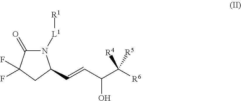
N1([L1][R1])C(=O)C(F)(F)CC1C=CC(C([R4])([R5])[R6])O
